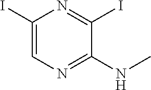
N(C)C1=NC=C(I)N=C1I
